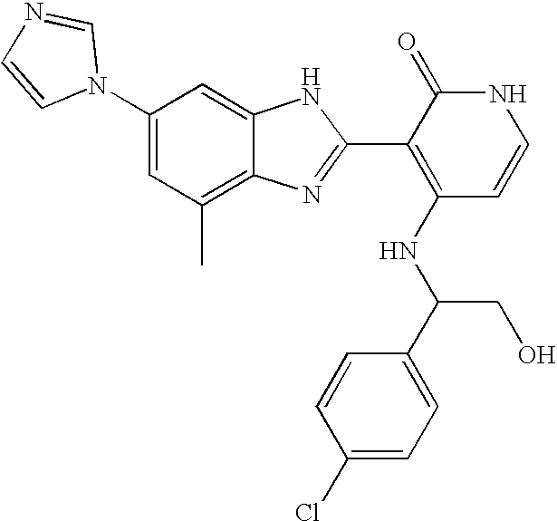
C1(C)=C2C(=CC(N3C=NC=C3)=C1)NC(C1=C(NC(C3=CC=C(Cl)C=C3)CO)C=CNC1=O)=N2
